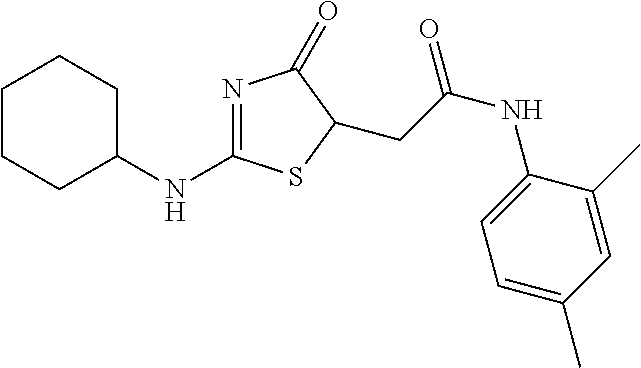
N1=C(NC2CCCCC2)SC(CC(NC2=CC=C(C)C=C2C)=O)C1=O
